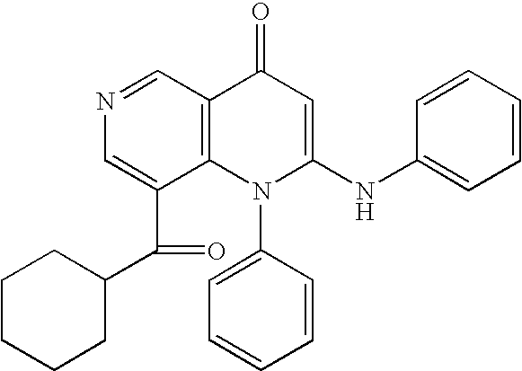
N1=CC2=C(N(C3=CC=CC=C3)C(NC3=CC=CC=C3)=CC2=O)C(C(C2CCCCC2)=O)=C1
